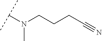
C(CCC#N)N(C(C)C)C
